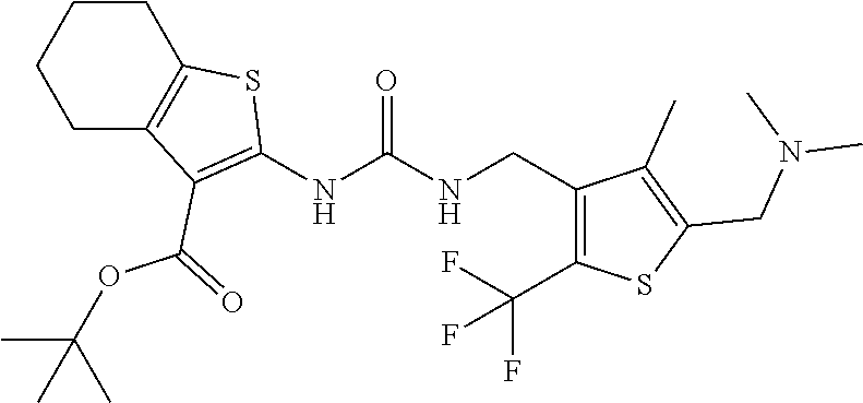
C1CC2=C(CC1)SC(NC(NCC1=C(C(F)(F)F)SC(CN(C)C)=C1C)=O)=C2C(=O)OC(C)(C)C
